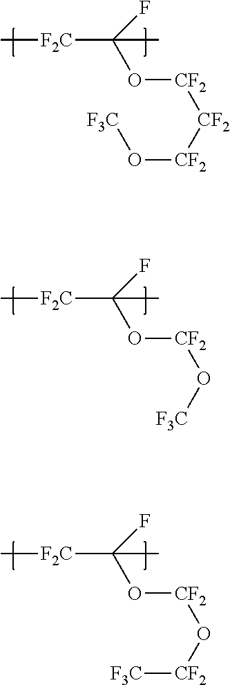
C[F2C]C(C)(F)O[CF2][CF2][CF2]O[F3C].C[F2C]C(C)(F)O[CF2]O[F3C].C[F2C]C(C)(F)O[CF2]O[CF2][F3C]
